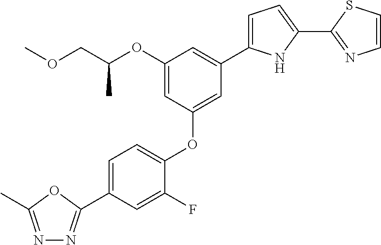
C1(OC(COC)C)=CC(OC2=CC=C(C3=NN=C(C)O3)C=C2F)=CC(C2=CC=C(C3=NC=CS3)N2)=C1
